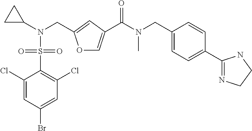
C1(Cl)=CC(Br)=CC(Cl)=C1S(N(C1CC1)CC1=CC(C(N(CC2=CC=C(C3=NCCN3)C=C2)C)=O)=CO1)(=O)=O
